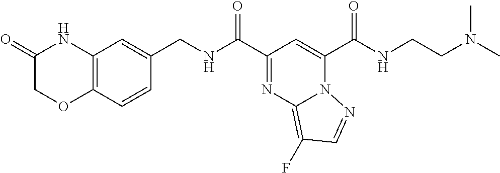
C(C1=NC2=C(F)C=NN2C(C(=O)NCCN(C)C)=C1)(=O)NCC1=CC2=C(C=C1)OCC(=O)N2
